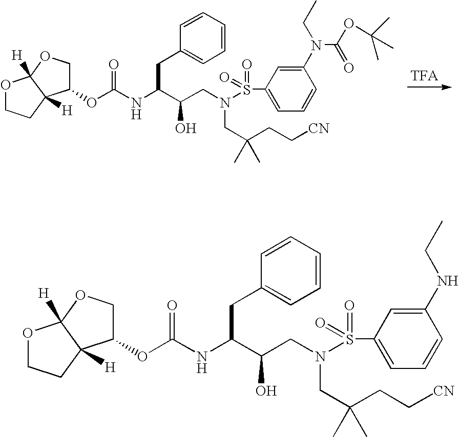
C1(OC(NC(C(CN(CC(CC[CN])(C)C)S(C2=CC=CC(N(CC)C(OC(C)(C)C)=O)=C2)(=O)=O)O)CC2=CC=CC=C2)=O)COC2([H])C1([H])CCO2.C1(OC(NC(C(CN(CC(CC[CN])(C)C)S(C2=CC=CC(NCC)=C2)(=O)=O)O)CC2=CC=CC=C2)=O)COC2([H])C1([H])CCO2
